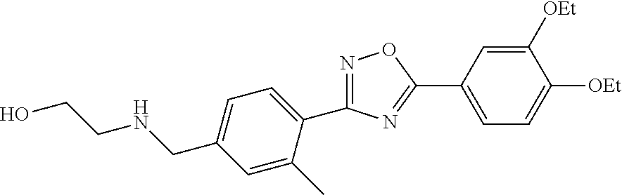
C1([OEt])=CC(C2=NC(C3=CC=C(CNCCO)C=C3C)=NO2)=CC=C1[OEt]
